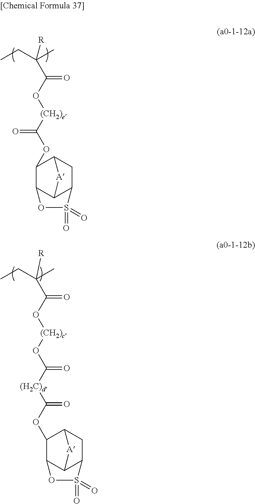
CCC(C)(C(O[(CH2)e]C(OC1C2C3C(CC1[A]3)S(=O)(=O)O2)=O)=O)[R].CCC(C)(C(O[(CH2)c]OC([(H2C)d]C(OC1C2C3C(CC1[A]3)S(=O)(=O)O2)=O)=O)=O)[R]
